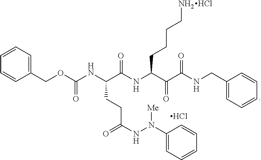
C1(COC(NC(C(NC(C(C(NCC2=CC=CC=C2)=O)=O)CCCCN)=O)CCC(NN(C2=CC=CC=C2)[Me])=O)=O)=CC=CC=C1.Cl.Cl
